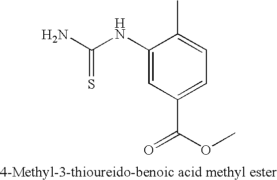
C1(NC(N)=S)=CC(C(OC)=O)=CC=C1C
